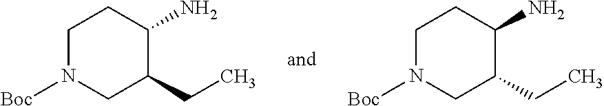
C1(CC)C(N)CCN([Boc])C1.C1(CC)C(N)CCN([Boc])C1
